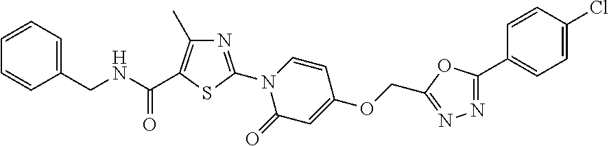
C(OC1=CC(=O)N(C2=NC(C)=C(C(NCC3=CC=CC=C3)=O)S2)C=C1)C1=NN=C(C2=CC=C(Cl)C=C2)O1
